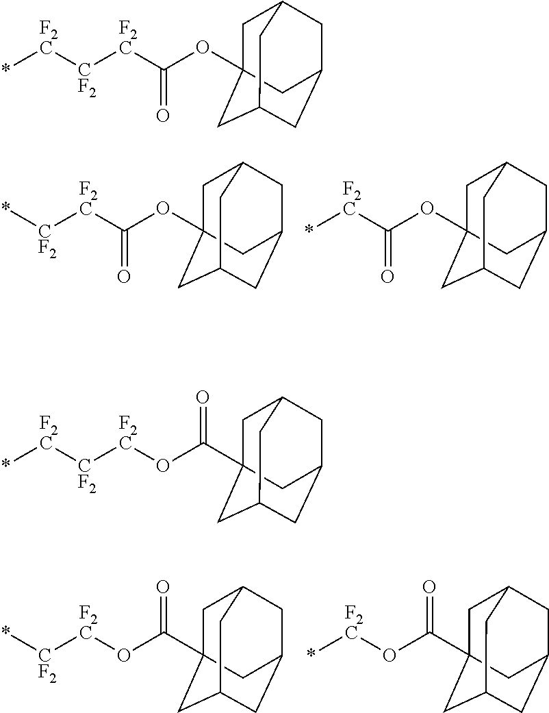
C1C2(OC([F2C][CF2]*)=O)CC3CC(CC1C3)C2.C1C2(OC([F2C]*)=O)CC3CC(CC1C3)C2.C(O[F2C][CF2]*)(=O)C12CC3CC(CC(C1)C3)C2.C(O[F2C]*)(=O)C12CC3CC(CC(C1)C3)C2.C1C2(OC([F2C][CF2][F2C]*)=O)CC3CC(CC1C3)C2.C(O[F2C][CF2][F2C]*)(=O)C12CC3CC(CC(C1)C3)C2
